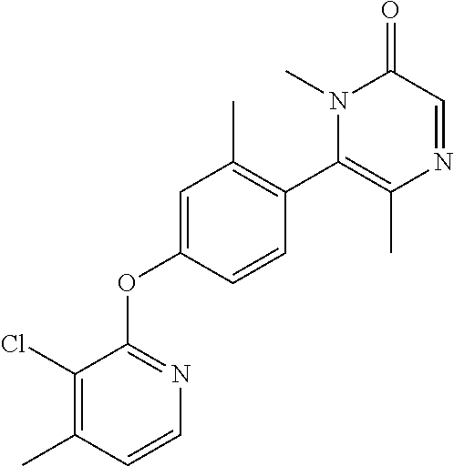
C1=C(OC2=NC=CC(C)=C2Cl)C=CC(C2=C(C)N=CC(=O)N2C)=C1C
